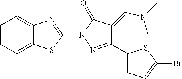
C12=CC=CC=C1SC(N1N=C(C3=CC=C(Br)S3)C(=CN(C)C)C1=O)=N2
